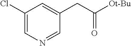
C1(Cl)=CN=CC(CC([Ot-Bu])=O)=C1
